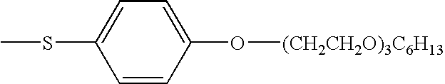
C1=CC(O[(CH2CH2O)3C6H13])=CC=C1SC
